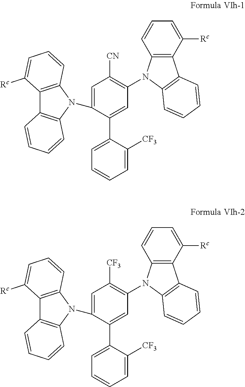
C1=C(N2C3=C(C4=C2C=CC=C4[Rc])C=CC=C3)C(C2=CC=CC=C2[CF3])=CC(N2C3=C(C4=C2C=CC=C4)C([Rc])=CC=C3)=C1[CN].C1=C(N2C3=C(C4=C2C=CC=C4[Rc])C=CC=C3)C(C2=CC=CC=C2[CF3])=CC(N2C3=C(C4=C2C=CC=C4)C([Rc])=CC=C3)=C1[CF3]
